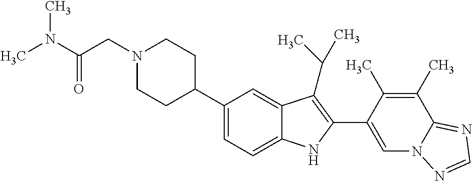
C1=C(C2=C(C(C)C)C3=CC(C4CCN(CC(N(C)C)=O)CC4)=CC=C3N2)C(C)=C(C)C2=NC=NN12
